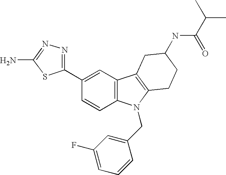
C1(C2=NN=C(N)S2)=CC2=C(C=C1)N(CC1=CC(F)=CC=C1)C1=C2CC(NC(=O)C(C)C)CC1
